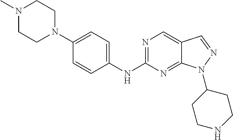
N1=C(NC2=CC=C(N3CCN(C)CC3)C=C2)N=C2C(=C1)C=NN2C1CCNCC1
